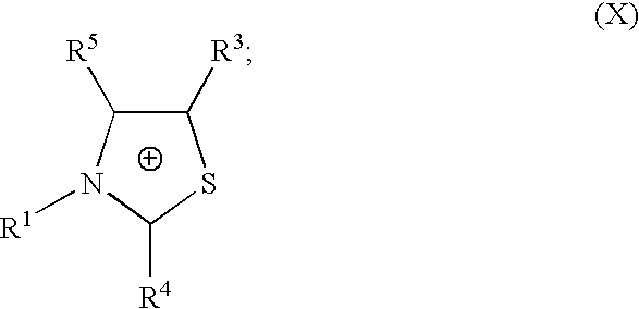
C1([R3])C([R5])N([R1])C([R4])S1
